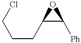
C(CCC1C([Ph])O1)Cl
